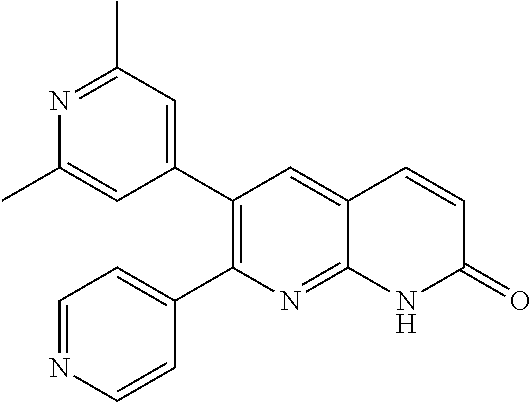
N1=C(C)C=C(C2=C(C3=CC=NC=C3)N=C3C(=C2)C=CC(=O)N3)C=C1C
